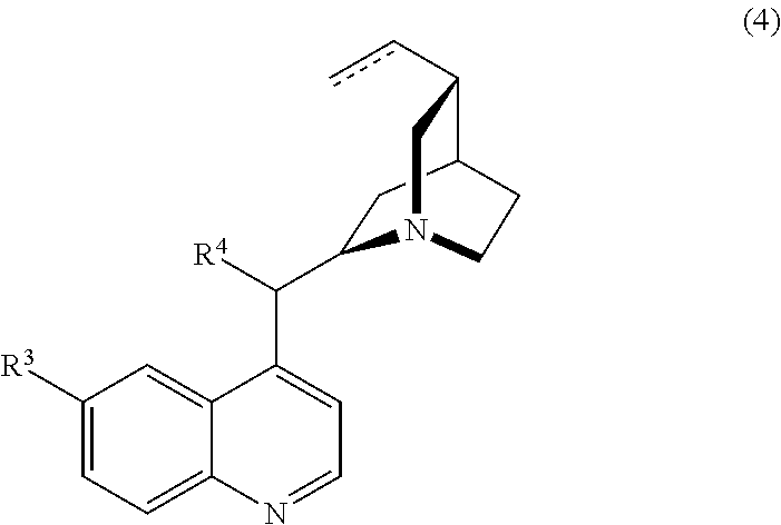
C1([R3])=CC=C2C(=C1)C(C([R4])C1CC3C(cc)CN1CC3)=CC=N2
